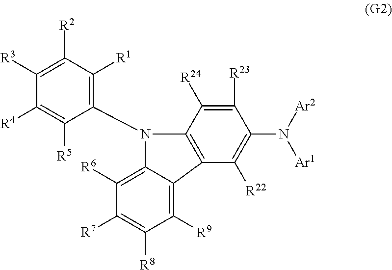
N1(C2=C([R1])C([R2])=C([R3])C([R4])=C2[R5])C2=C(C([R22])=C(N([Ar2])[Ar1])C([R23])=C2[R24])C2=C([R9])C([R8])=C([R7])C([R6])=C12
